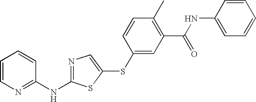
C1=CN=C(NC2=NC=C(SC3=CC(C(=O)NC4=CC=CC=C4)=C(C)C=C3)S2)C=C1
